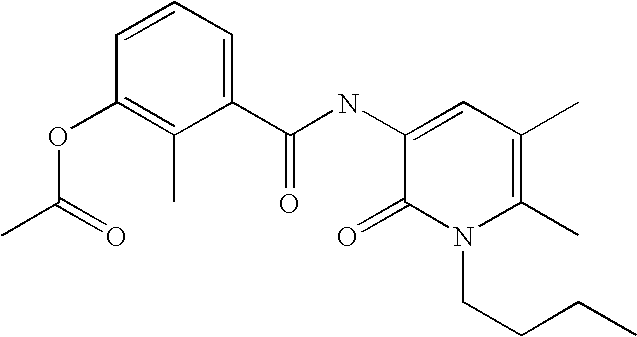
C1=CC=C(C(NC2=CC(C)=C(C)N(CCCC)C2=O)=O)C(C)=C1OC(C)=O
